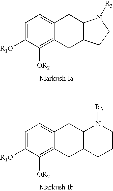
C1=C([R1O])C([OR2])=C2C(=C1)CC1C(C2)CCN1[R3].C1=C([R1O])C([OR2])=C2C(=C1)CC1C(C2)CCCN1[R3]
